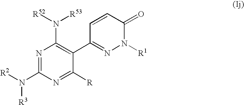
N1=C(N([R2])[R3])N=C([R])C(C2=NN([R1])C(=O)C=C2)=C1N([R52])[R53]
